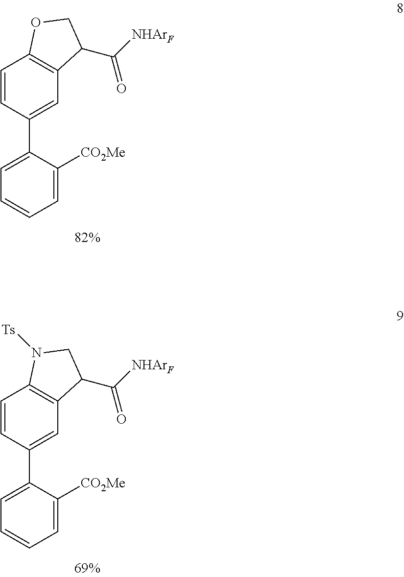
C1=CC(C2=CC=CC=C2[CO2Me])=CC2=C1OCC2C(=O)[NHArF].C1=CC(C2=CC=CC=C2[CO2Me])=CC2=C1N([Ts])CC2C(=O)[NHArF]
